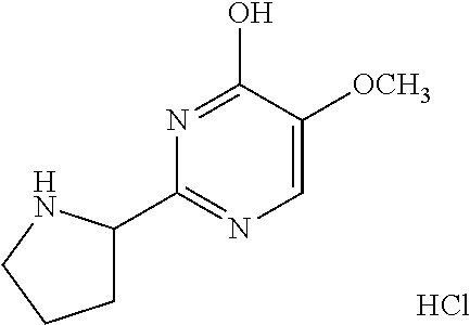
C1C(C2=NC=C([OCH3])C(O)=N2)NCC1.Cl
